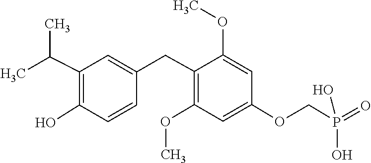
C1(CC2=CC(C(C)C)=C(O)C=C2)=C(OC)C=C(OCP(=O)(O)O)C=C1OC
